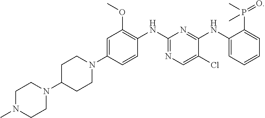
C1CN(C)CCN1C1CCN(C2=CC(OC)=C(NC3=NC=C(Cl)C(NC4=CC=CC=C4P(=O)(C)C)=N3)C=C2)CC1
